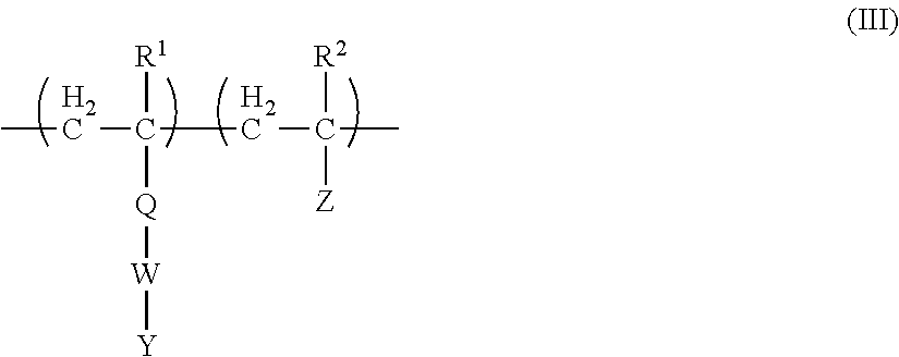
CCC([R1])([Q][W][Y])CC(C)([Z])[R2]
